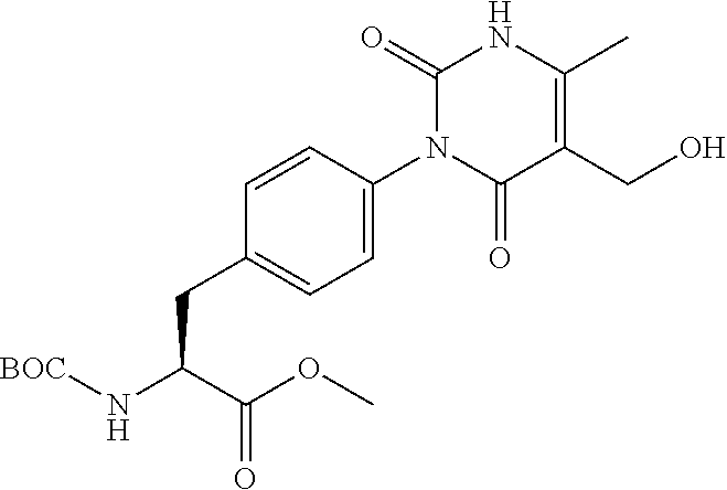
C1(=O)N(C2=CC=C(CC(N[BOC])C(=O)OC)C=C2)C(=O)C(CO)=C(C)N1
